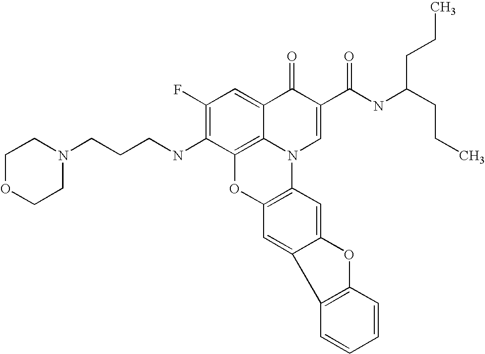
C1(F)=C(NCCCN2CCOCC2)C2=C3C(=C1)C(=O)C(C(NC(CCC)CCC)=O)=CN3C1=C(O2)C=C2C(=C1)OC1=C2C=CC=C1
